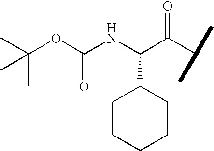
C(OC(NC(C(C(C)C)=O)C1CCCCC1)=O)(C)(C)C
